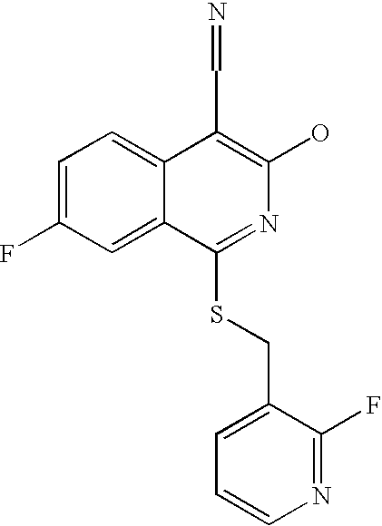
C1=C(F)C=C2C(=C1)C(C=N)=C(O)N=C2SCC1=CC=CN=C1F
